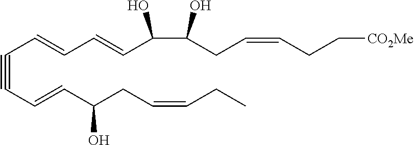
C(#CC=CC(CC=CCC)O)C=CC=CC(C(O)CC=CCC[CO2Me])O
